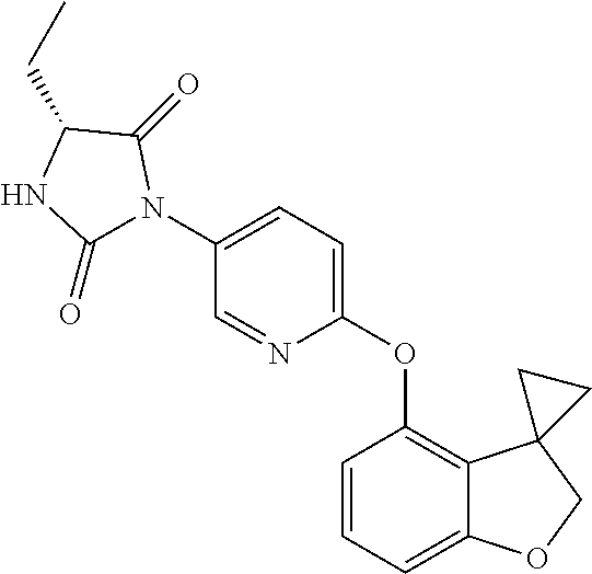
C1=CC=C2C(=C1OC1=CC=C(N3C(=O)NC(CC)C3=O)C=N1)C1(CO2)CC1
